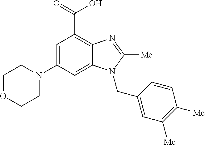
C1OCCN(C2=CC(C(O)=O)=C3C(=C2)N(CC2=CC([Me])=C([Me])C=C2)C([Me])=N3)C1
